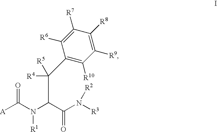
C1([R6])=C([R7])C([R8])=C([R9])C([R10])=C1C([R4])(C(N(C([A])=O)[R1])C(N([R3])[R2])=O)[R5]
